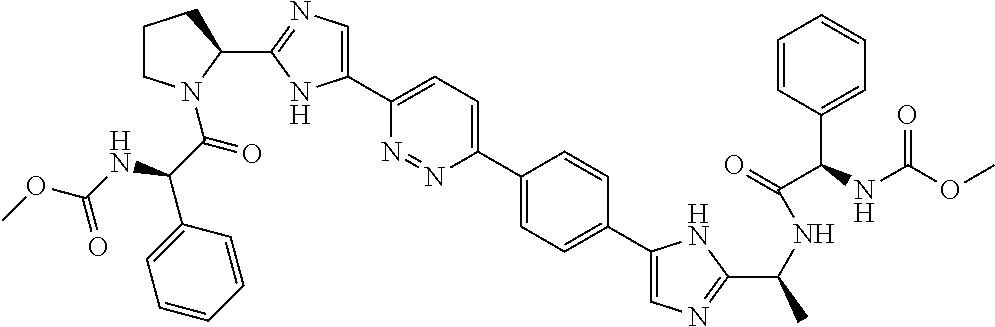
C1(C2N(C(C(C3=CC=CC=C3)NC(OC)=O)=O)CCC2)=NC=C(C2=CC=C(C3=CC=C(C4=CN=C(C(C)NC(=O)C(C5=CC=CC=C5)NC(OC)=O)N4)C=C3)N=N2)N1
